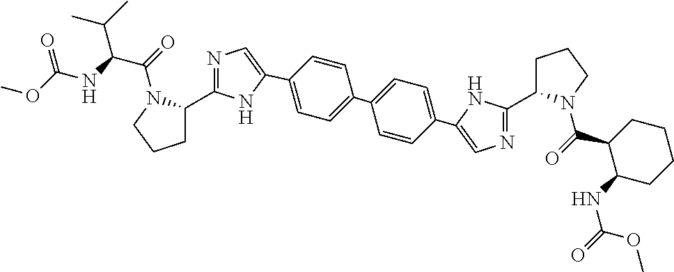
C(C(=O)N1C(C2=NC=C(C3=CC=C(C4=CC=C(C5=CN=C(C6CCCN6C(=O)C6C(NC(=O)OC)CCCC6)N5)C=C4)C=C3)N2)CCC1)(NC(OC)=O)C(C)C
